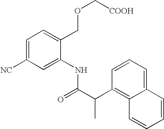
C1=CC=C2C(=C1C(C(=O)NC1=CC([NC])=CC=C1COC[COOH])C)C=CC=C2
